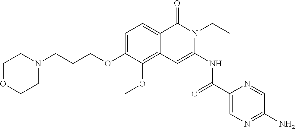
C1=C(OCCCN2CCOCC2)C(OC)=C2C(=C1)C(=O)N(CC)C(NC(=O)C1=CN=C(N)C=N1)=C2
